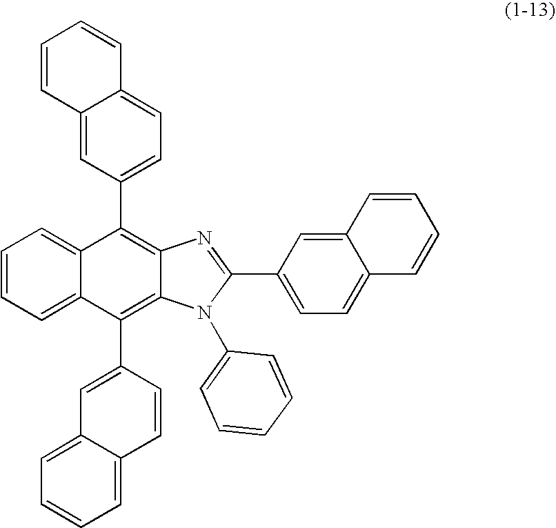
C1=CC=C2C(=C1)C(C1=CC=C3C(=C1)C=CC=C3)=C1C(=C2C2=CC3=CC=CC=C3C=C2)N(C2=CC=CC=C2)C(C2=CC=C3C(=C2)C=CC=C3)=N1
